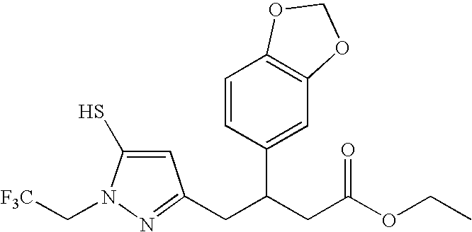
C(C(OCC)=O)C(CC1=NN(C[F3C])C(S)=C1)C1=CC2=C(C=C1)OCO2
